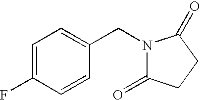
C1=C(F)C=CC(CN2C(=O)CCC2=O)=C1
